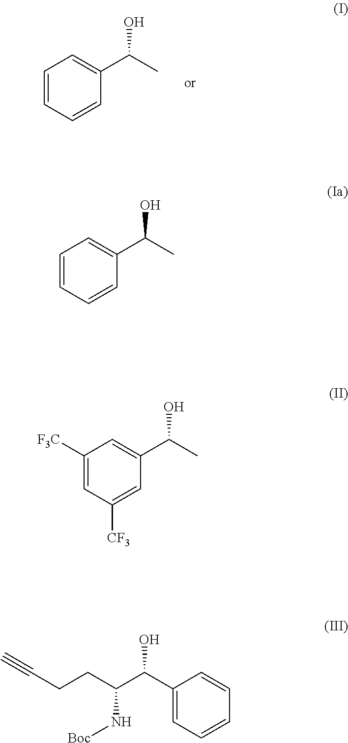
C1=CC=CC(C(C)O)=C1.C1=CC=CC(C(C)O)=C1.C1([F3C])=CC([CF3])=CC(C(C)O)=C1.C#CCCC(C(C1=CC=CC=C1)O)N[Boc]
